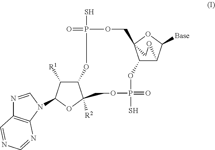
C12C([R1])C(N3C4=C(N=C3)C=NC=N4)OC1([R2])COP(=O)(S)OC1C3OCC1(OC3[Base])COP(S)(=O)O2
